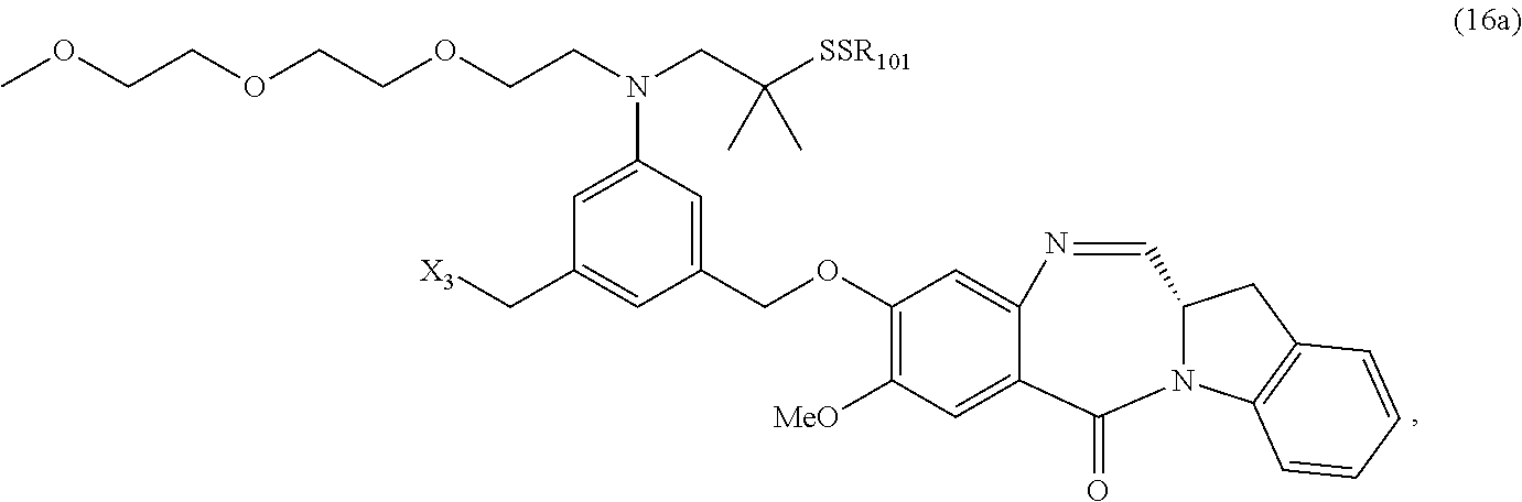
C1(OCC2=CC(N(CC([SSR101])(C)C)CCOCCOCCOC)=CC(C[X3])=C2)=C([MeO])C=C2C(=C1)N=CC1CC3=C(C=CC=C3)N1C2=O
